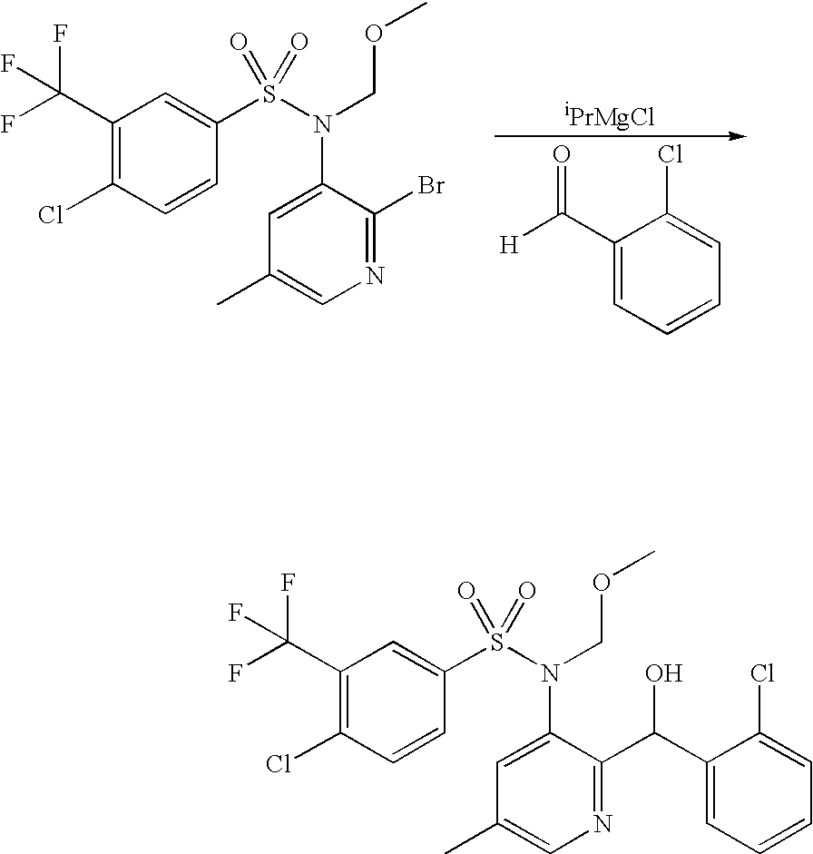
C1(C(F)(F)F)=C(Cl)C=CC(S(N(COC)C2=CC(C)=CN=C2Br)(=O)=O)=C1.C1(C([H])=O)=CC=CC=C1Cl.C1(C(F)(F)F)=C(Cl)C=CC(S(N(COC)C2=CC(C)=CN=C2C(C2=CC=CC=C2Cl)O)(=O)=O)=C1
